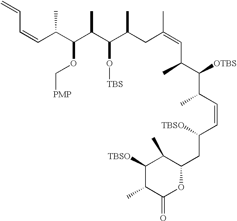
C(C(C(C(C(C(CC(=CC(C)C([OTBS])C(C)C=CC([TBSO])CC1C(C)C([TBSO])C(C)C(=O)O1)C)C)O[TBS])C)OC[PMP])C)=CC=C
